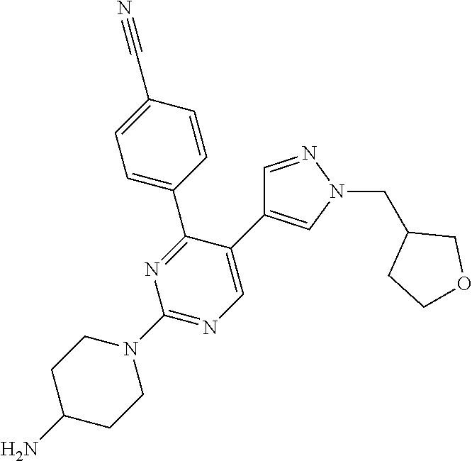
N1=C(C2=CC=C(C#N)C=C2)C(C2=CN(CC3CCOC3)N=C2)=CN=C1N1CCC(N)CC1
